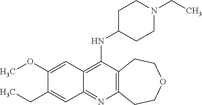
C12=C(C(NC3CCN(CC)CC3)=C3C(=N1)C=C(CC)C(OC)=C3)CCOCC2
